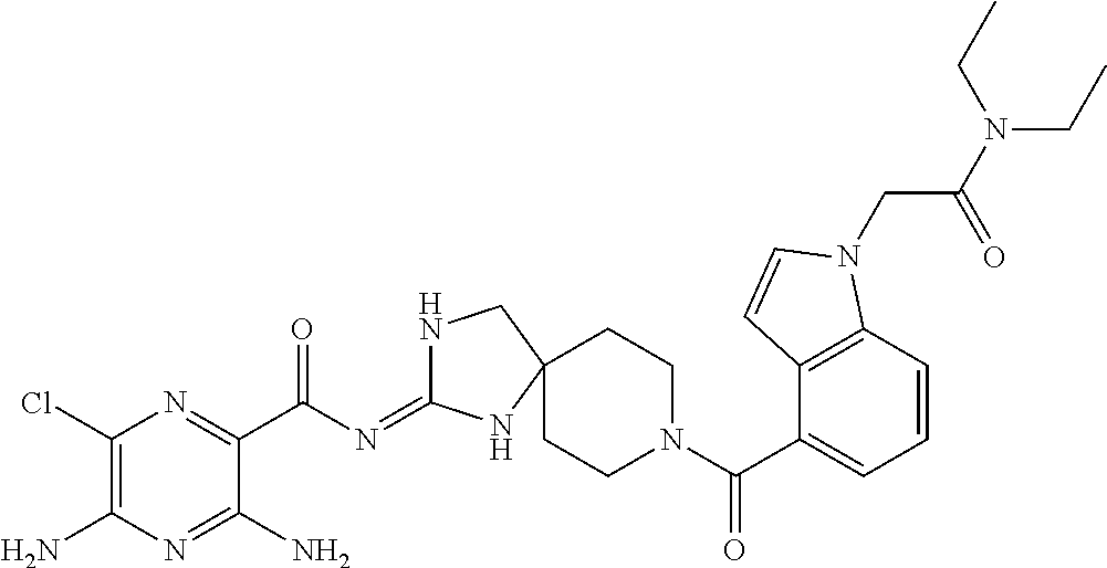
C1(Cl)=C(N)N=C(N)C(C(=O)N=C2NCC3(N2)CCN(C(=O)C2=CC=CC4=C2C=CN4CC(=O)N(CC)CC)CC3)=N1
